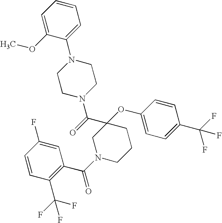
C1(C(F)(F)F)=C(C(=O)N2CCCC(OC3=CC=C(C(F)(F)F)C=C3)(C(N3CCN(C4=CC=CC=C4OC)CC3)=O)C2)C=C(F)C=C1
